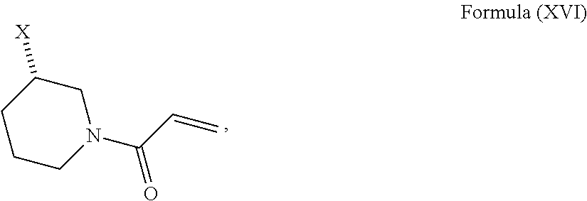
C1CCN(C(C=C)=O)CC1[X]
